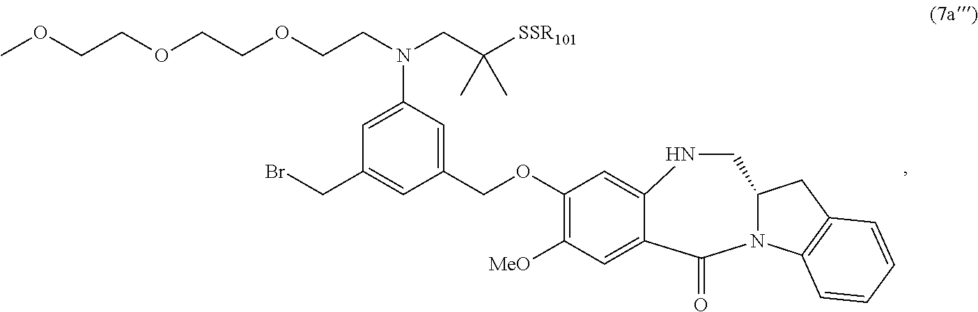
BrCC1=CC(COC2=C([MeO])C=C3C(=C2)NCC2N(C4=C(C2)C=CC=C4)C3=O)=CC(N(CC([SSR101])(C)C)CCOCCOCCOC)=C1
